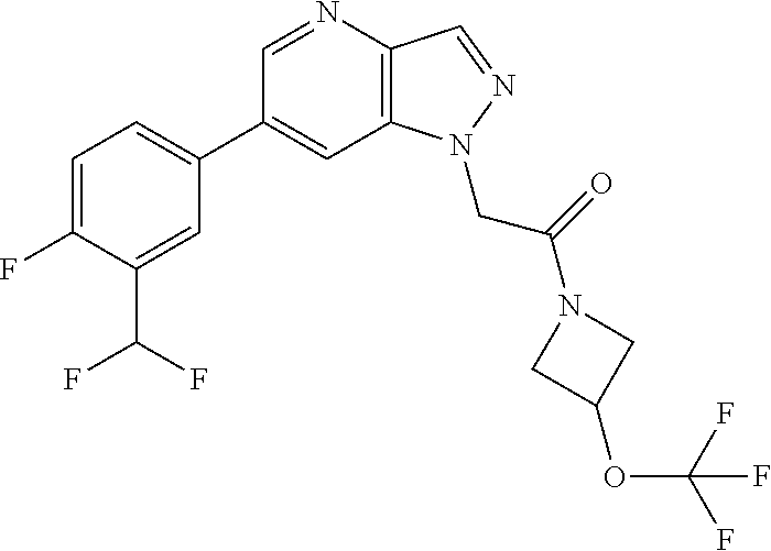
C1(C2=CC=C(F)C(C(F)F)=C2)=CC2=C(C=NN2CC(=O)N2CC(OC(F)(F)F)C2)N=C1
